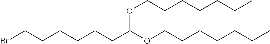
C(CCCC)CCOC(OCCCCCCC)CCCCCCBr
